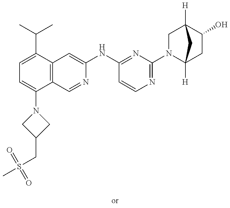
C1=C(C(C)C)C2=C(C(N3CC(CS(C)(=O)=O)C3)=C1)C=NC(NC1=NC(N3C4([H])CC(O)C([H])(C3)C4)=NC=C1)=C2
